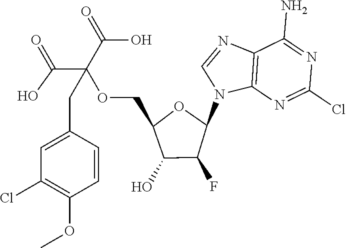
C12=C(N=C(Cl)N=C1N)N(C1OC(COC(C(=O)O)(C(=O)O)CC3=CC(Cl)=C(OC)C=C3)C(O)C1F)C=N2
